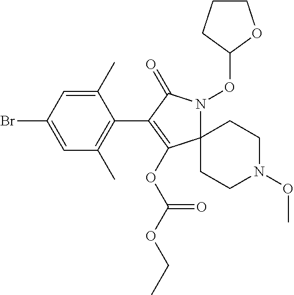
C1(C)=CC(Br)=CC(C)=C1C1=C(OC(OCC)=O)C2(N(OC3OCCC3)C1=O)CCN(OC)CC2
